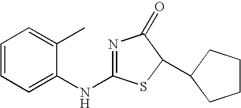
N1=C(NC2=CC=CC=C2C)SC(C2CCCC2)C1=O
